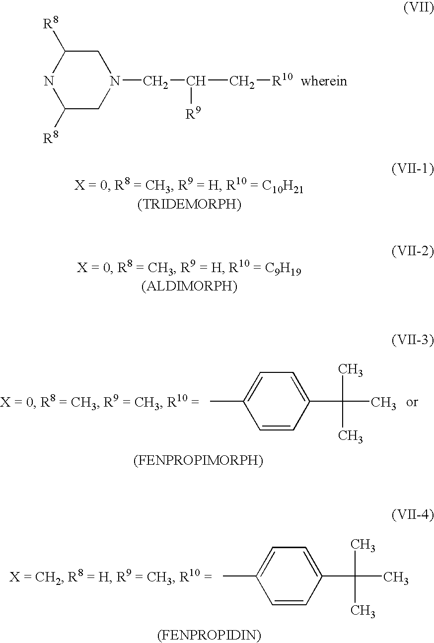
C1([R8])CN(CC(C[R10])[R9])CC([R8])N1.CC1=CC=C(C(C)(C)C)C=C1.CC1=CC=C(C(C)(C)C)C=C1
